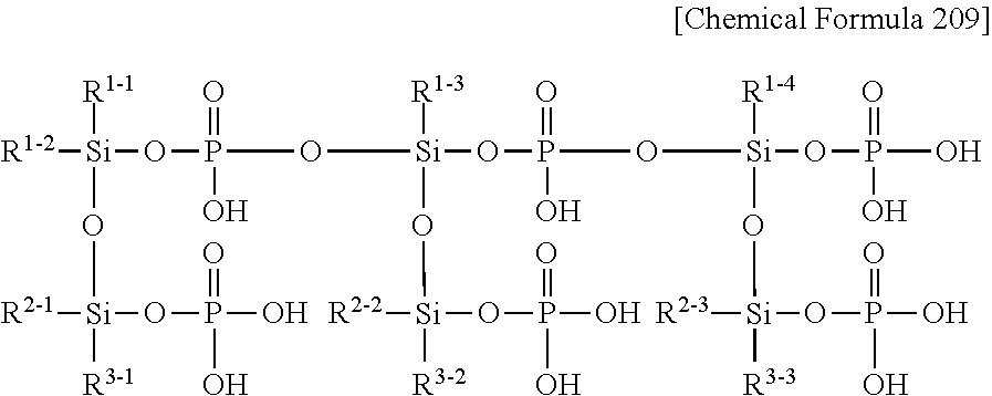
[R1-2][Si]([R1-1])(O[Si]([R2-1])(OP(=O)(O)O)[R3-1])OP(=O)(O)O[Si]([R1-3])(O[Si]([R2-2])(OP(=O)(O)O)[R3-2])OP(=O)(O)O[Si]([R1-4])(O[Si]([R2-3])(OP(=O)(O)O)[R3-3])OP(=O)(O)O
